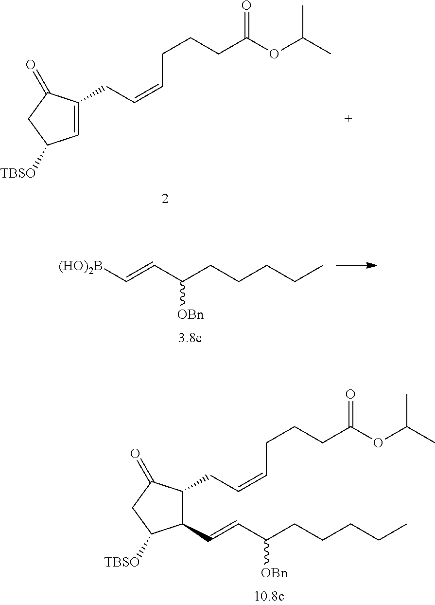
C1=C(CC=CCCCC(OC(C)C)=O)C(=O)CC1[TBSO].C1(C=CC(CCCCC)[OBn])C(CC=CCCCC(OC(C)C)=O)C(=O)CC1[TBSO].C(CC)CCC(C=C[(HO)2B])[OBn]
